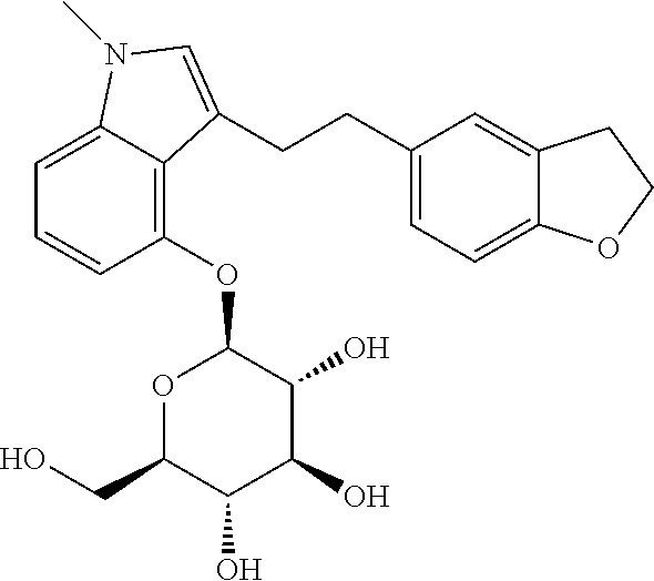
C1=C2C(=C(OC3OC(CO)C(O)C(O)C3O)C=C1)C(CCC1=CC=C3C(=C1)CCO3)=CN2C
